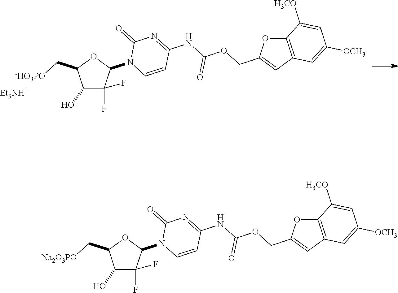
C1(O)C(F)(F)C(N2C=CC(NC(=O)OCC3=CC4=C(O3)C([H3CO])=CC([OCH3])=C4)=NC2=O)OC1C[-HO3PO].[Et3NH+].C1(O)C(F)(F)C(N2C=CC(NC(=O)OCC3=CC4=C(O3)C([H3CO])=CC([OCH3])=C4)=NC2=O)OC1C[Na2O3PO]
